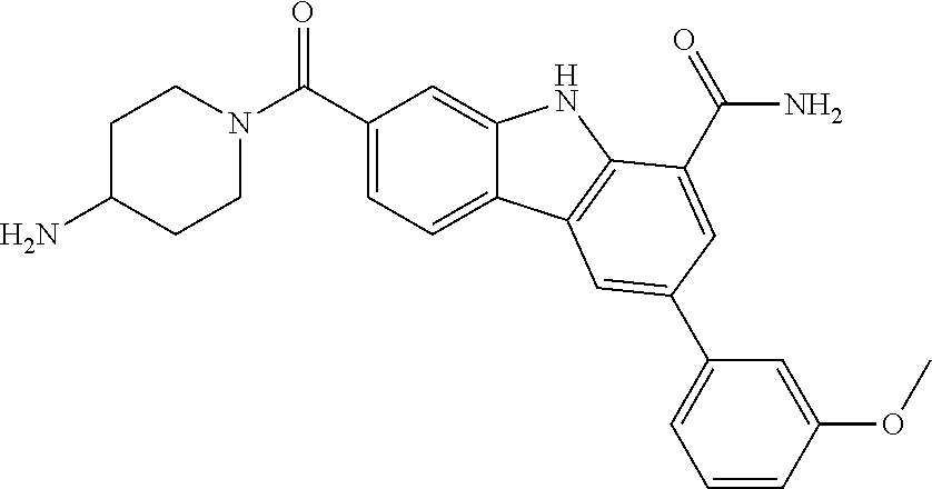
N1(C(C2=CC=C3C(=C2)NC2=C3C=C(C3=CC=CC(OC)=C3)C=C2C(=O)N)=O)CCC(N)CC1
